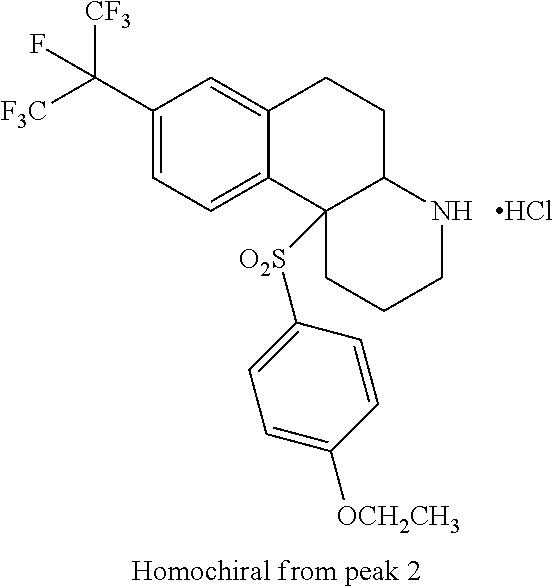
C1(C([CF3])([F3C])F)=CC=C2C(=C1)CCC1C2([O2S]C2=CC=C([OCH2CH3])C=C2)CCCN1.Cl
